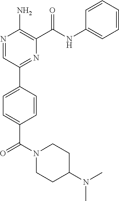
N1=CC(C2=CC=C(C(N3CCC(N(C)C)CC3)=O)C=C2)=NC(C(NC2=CC=CC=C2)=O)=C1N
